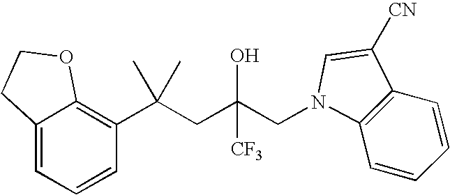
C1=CC(C(CC(CN2C=C([CN])C3=C2C=CC=C3)(O)[CF3])(C)C)=C2C(=C1)CCO2
